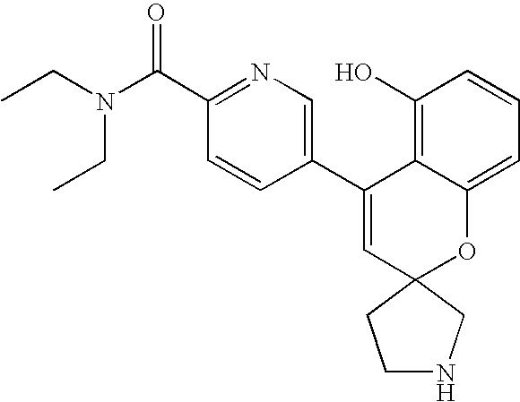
CCN(CC)C(C1=NC=C(C2=CC3(OC4=CC=CC(O)=C24)CCNC3)C=C1)=O
